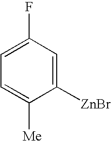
C1=C(F)C=C([ZnBr])C([Me])=C1
